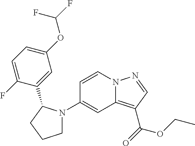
C1(N2CCCC2C2=CC(OC(F)F)=CC=C2F)=CC2=C(C(=O)OCC)C=NN2C=C1
